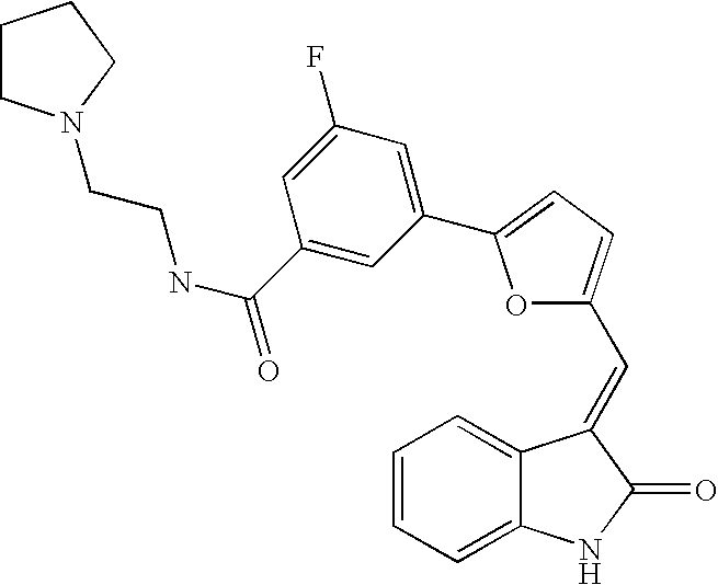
C1=CC=C2C(=C1)C(=CC1=CC=C(C3=CC(F)=CC(C(=O)NCCN4CCCC4)=C3)O1)C(=O)N2
